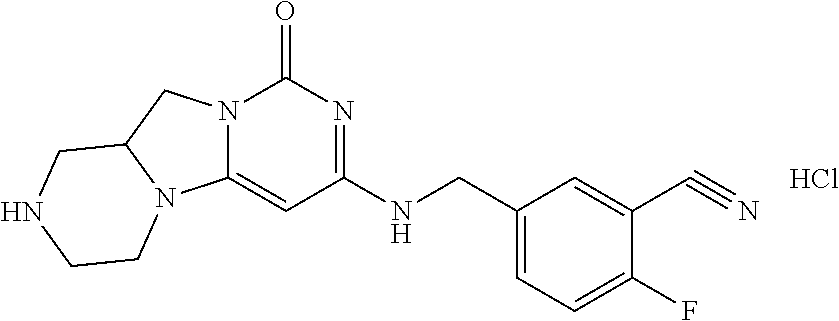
C12=CC(NCC3=CC=C(F)C(C#N)=C3)=NC(=O)N1CC1N2CCNC1.Cl
